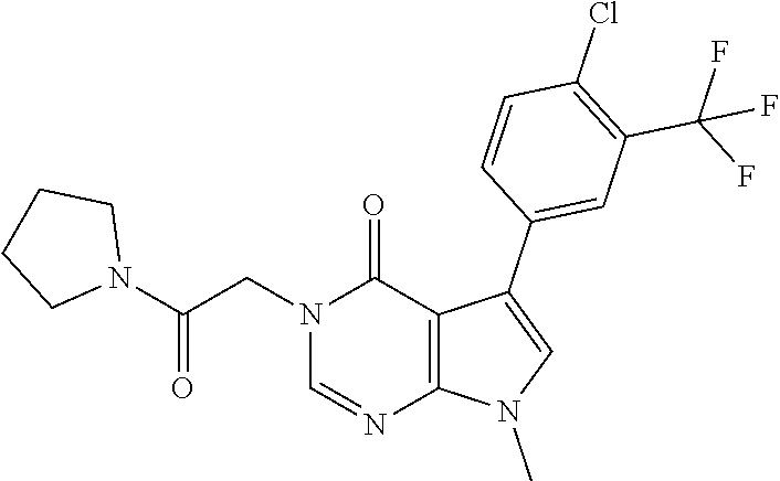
N1(CC(N2CCCC2)=O)C=NC2=C(C(C3=CC(C(F)(F)F)=C(Cl)C=C3)=CN2C)C1=O
